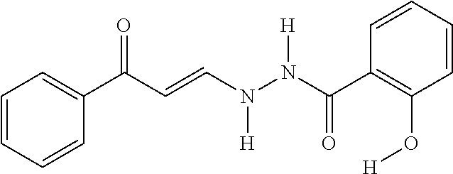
C(=CN(N(C(C1=C(O[H])C=CC=C1)=O)[H])[H])C(C1=CC=CC=C1)=O
